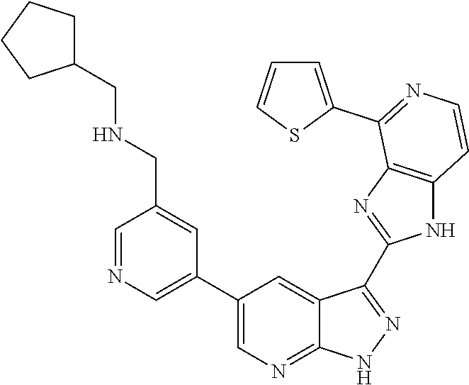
C1=NC=C(C2=CN=C3C(=C2)C(C2=NC4=C(N2)C=CN=C4C2=CC=CS2)=NN3)C=C1CNCC1CCCC1
